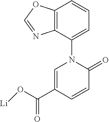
C1(N2C=C(C(O[Li])=O)C=CC2=O)=CC=CC2=C1N=CO2
